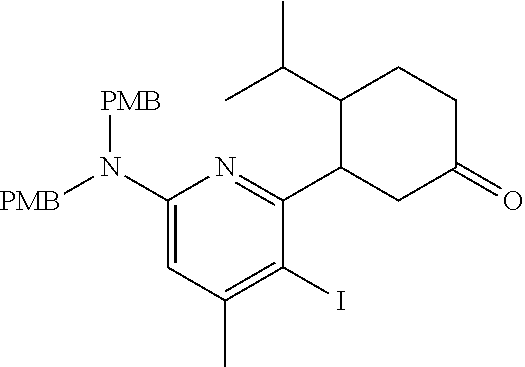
C1(N([PMB])[PMB])=CC(C)=C(I)C(C2CC(=O)CCC2C(C)C)=N1
